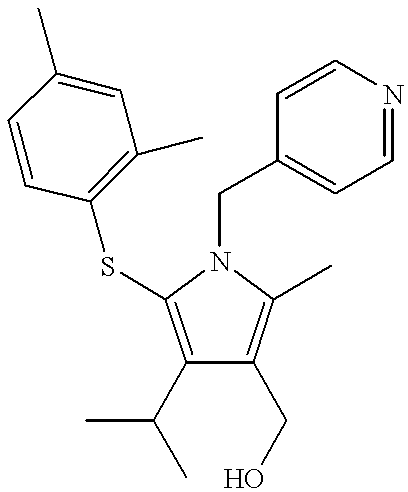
C1(C(C)C)=C(SC2=C(C)C=C(C)C=C2)N(CC2=CC=NC=C2)C(C)=C1CO
